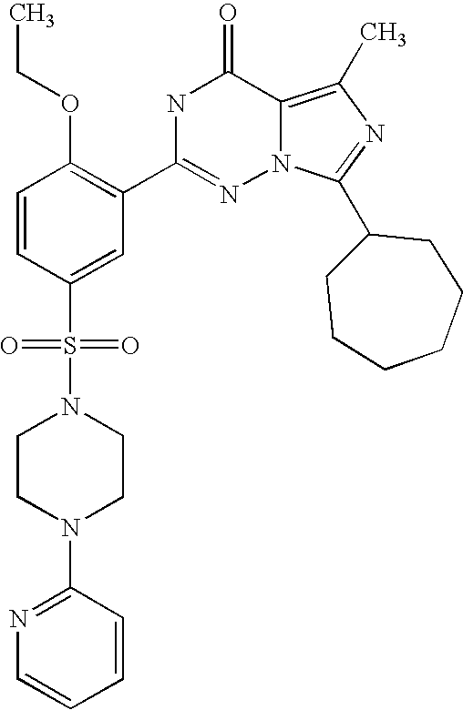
C1=CC(S(N2CCN(C3=NC=CC=C3)CC2)(=O)=O)=CC(C2=NN3C(=C(C)N=C3C3CCCCCC3)C(=O)N2)=C1OCC
